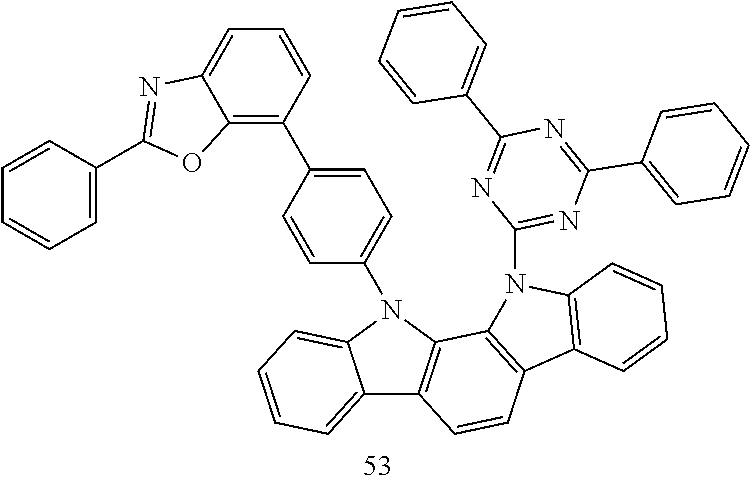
C12=CC=CC=C1N(C1=CC=C(C3=C4C(=CC=C3)N=C(C3=CC=CC=C3)O4)C=C1)C1=C2C=CC2=C1N(C1=NC(C3=CC=CC=C3)=NC(C3=CC=CC=C3)=N1)C1=C2C=CC=C1
